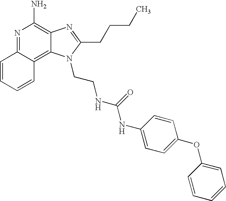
N1=C2C(=C3C(=C1N)N=C(CCCC)N3CCNC(NC1=CC=C(OC3=CC=CC=C3)C=C1)=O)C=CC=C2
